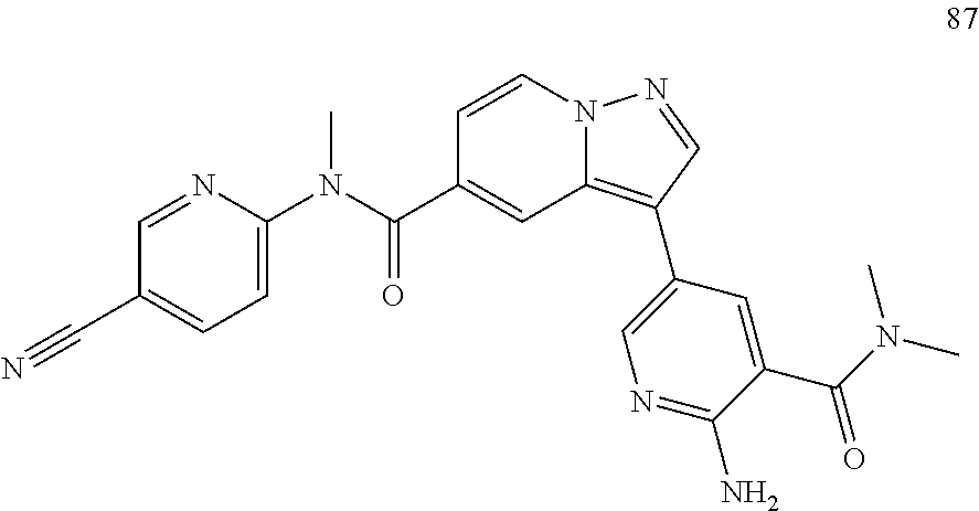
C1=CN2C(=C(C3=CN=C(N)C(C(N(C)C)=O)=C3)C=N2)C=C1C(N(C1=CC=C(C#N)C=N1)C)=O
